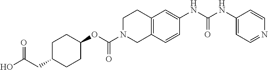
C1C(CC(O)=O)CCC(OC(N2CC3=C(CC2)C=C(NC(NC2=CC=NC=C2)=O)C=C3)=O)C1
